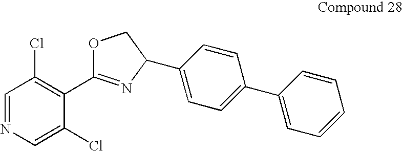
C1=NC=C(Cl)C(C2=NC(C3=CC=C(C4=CC=CC=C4)C=C3)CO2)=C1Cl
